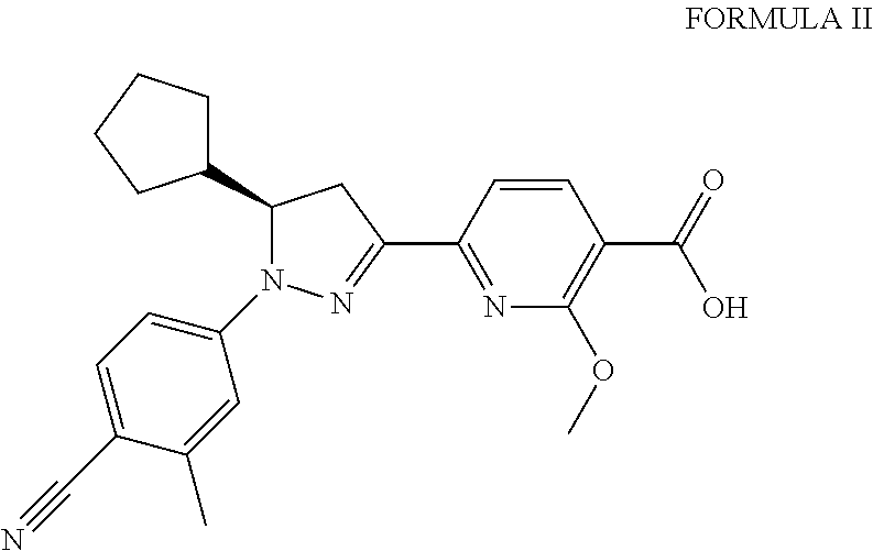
C1=C(C#N)C(C)=CC(N2C(C3CCCC3)CC(C3=NC(OC)=C(C(O)=O)C=C3)=N2)=C1
